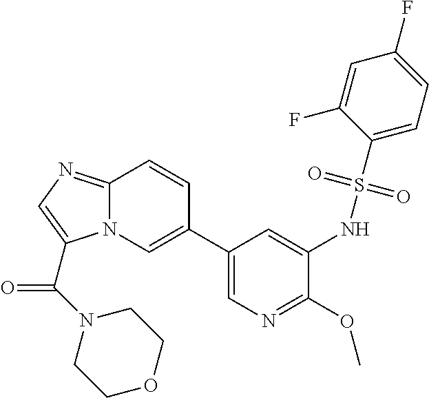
C1(C2=CN3C(=NC=C3C(N3CCOCC3)=O)C=C2)=CN=C(OC)C(NS(C2=CC=C(F)C=C2F)(=O)=O)=C1
